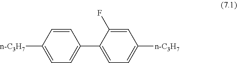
[n-C3H7]C1=CC=C(C2=CC=C([n-C3H7])C=C2F)C=C1
